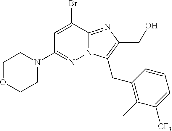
C1OCCN(C2=NN3C(=NC(CO)=C3CC3=C(C)C([CF3])=CC=C3)C(Br)=C2)C1
